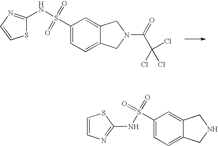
C1(S(=O)(NC2=NC=CS2)=O)=CC=C2C(=C1)CN(C(=O)C(Cl)(Cl)Cl)C2.C1(S(=O)(=O)NC2=NC=CS2)=CC=C2C(=C1)CNC2
